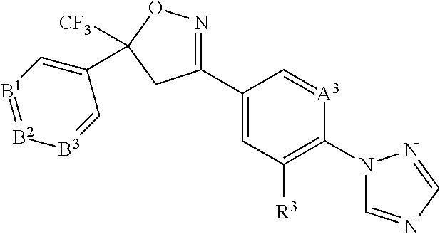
C1(C2=NOC([CF3])(C3=C[B1]=[B2][B3]=C3)C2)=CC([R3])=C(N2C=NC=N2)[A3]=C1
